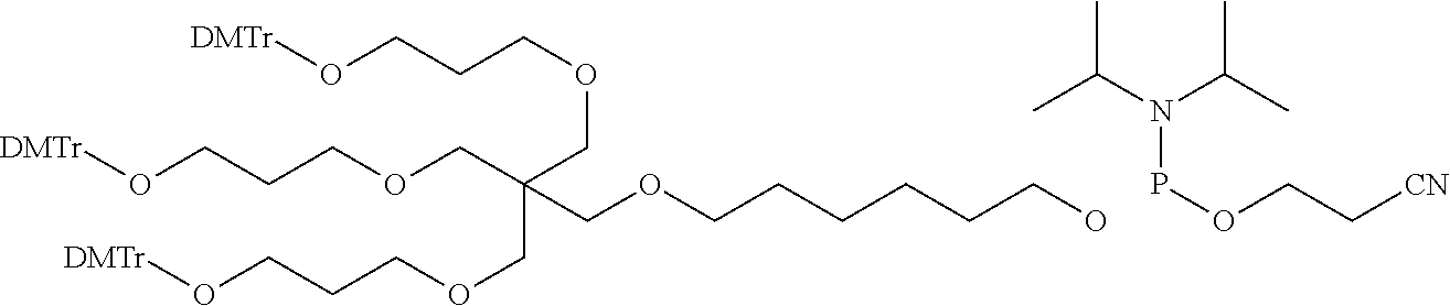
C(OCCCCCCO)C(COCCCO[DMTr])(COCCCO[DMTr])COCCCO[DMTr].P(OCC[CN])N(C(C)C)C(C)C
